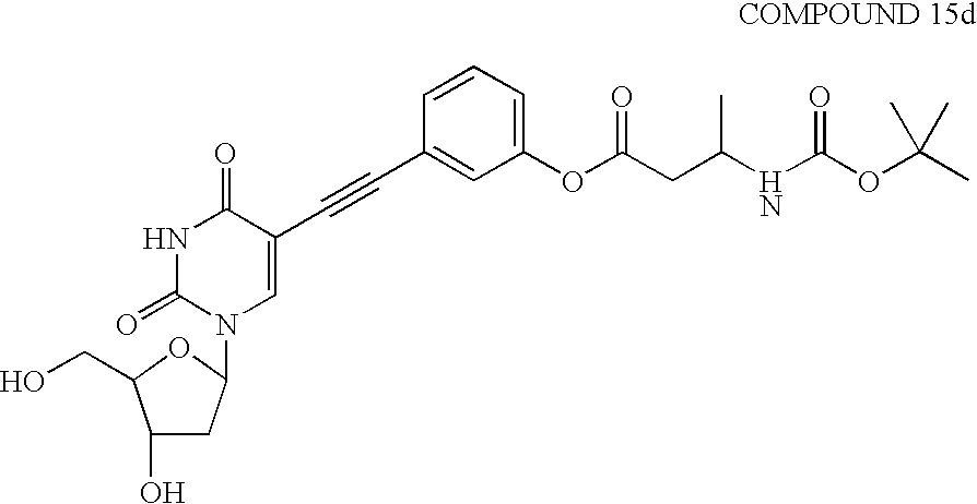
CC(OC(NC(CC(OC1=CC=CC(C#CC2=CN(C3CC(O)C(CO)O3)C(=O)NC2=O)=C1)=O)C)=O)(C)C
